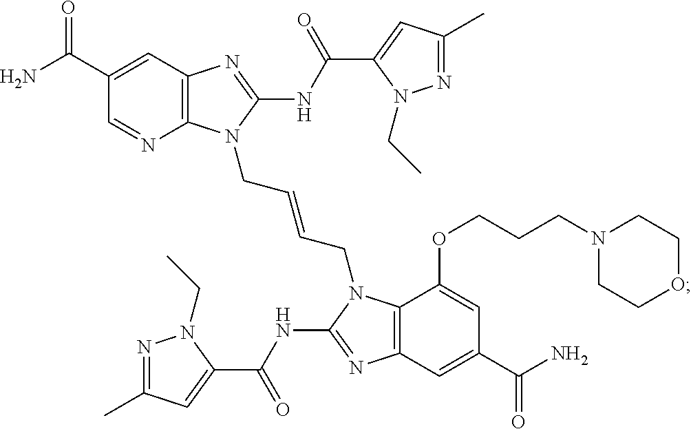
C12=C(N=C(NC(C3=CC(C)=NN3CC)=O)N1CC=CCN1C3=C(N=C1NC(C1=CC(C)=NN1CC)=O)C=C(C(=O)N)C=C3OCCCN1CCOCC1)C=C(C(=O)N)C=N2
